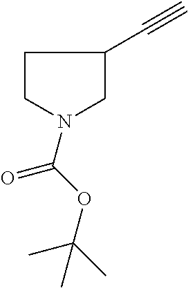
N1(C(OC(C)(C)C)=O)CC(C#C)CC1
